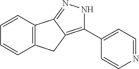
C1=CC2=C(C=C1)CC1=C(C3=CC=NC=C3)NN=C21
